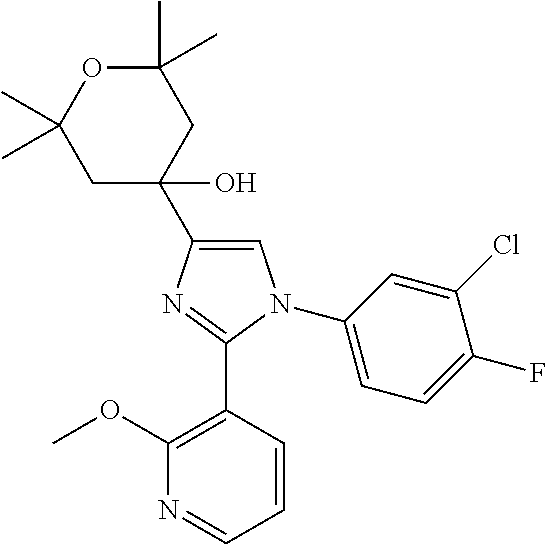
C1=C(C2(O)CC(C)(C)OC(C)(C)C2)N=C(C2=C(OC)N=CC=C2)N1C1=CC=C(F)C(Cl)=C1
